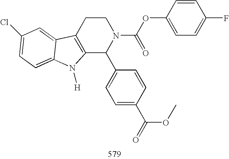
C12=C(CCN(C(OC3=CC=C(F)C=C3)=O)C1C1=CC=C(C(OC)=O)C=C1)C1=CC(Cl)=CC=C1N2[H]
